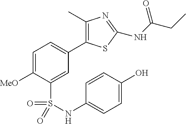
C1=C([MeO])C(S(=O)(=O)NC2=CC=C(O)C=C2)=CC(C2=C(C)N=C(NC(=O)CC)S2)=C1
